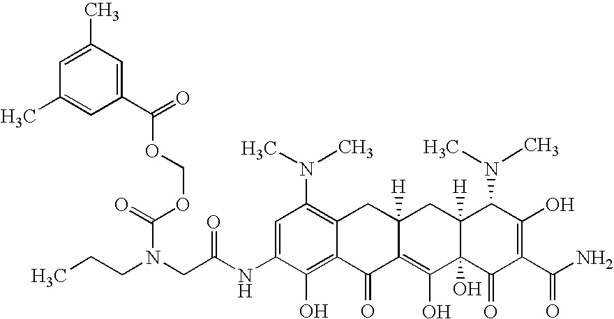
N(CC(NC1=CC(N(C)C)=C2C(=C1O)C(=O)C1=C(O)C3(O)C([H])(CC1([H])C2)C(N(C)C)C(O)=C(C(N)=O)C3=O)=O)(CCC)C(=O)OCOC(C1=CC(C)=CC(C)=C1)=O
